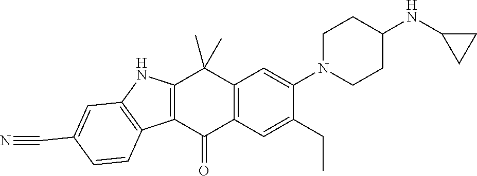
C12=C(C(=O)C3=C(C1(C)C)C=C(N1CCC(NC4CC4)CC1)C(CC)=C3)C1=C(N2)C=C(C#N)C=C1
